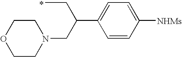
CCC(C1=CC=C([NHMs])C=C1)CN1CCOCC1
